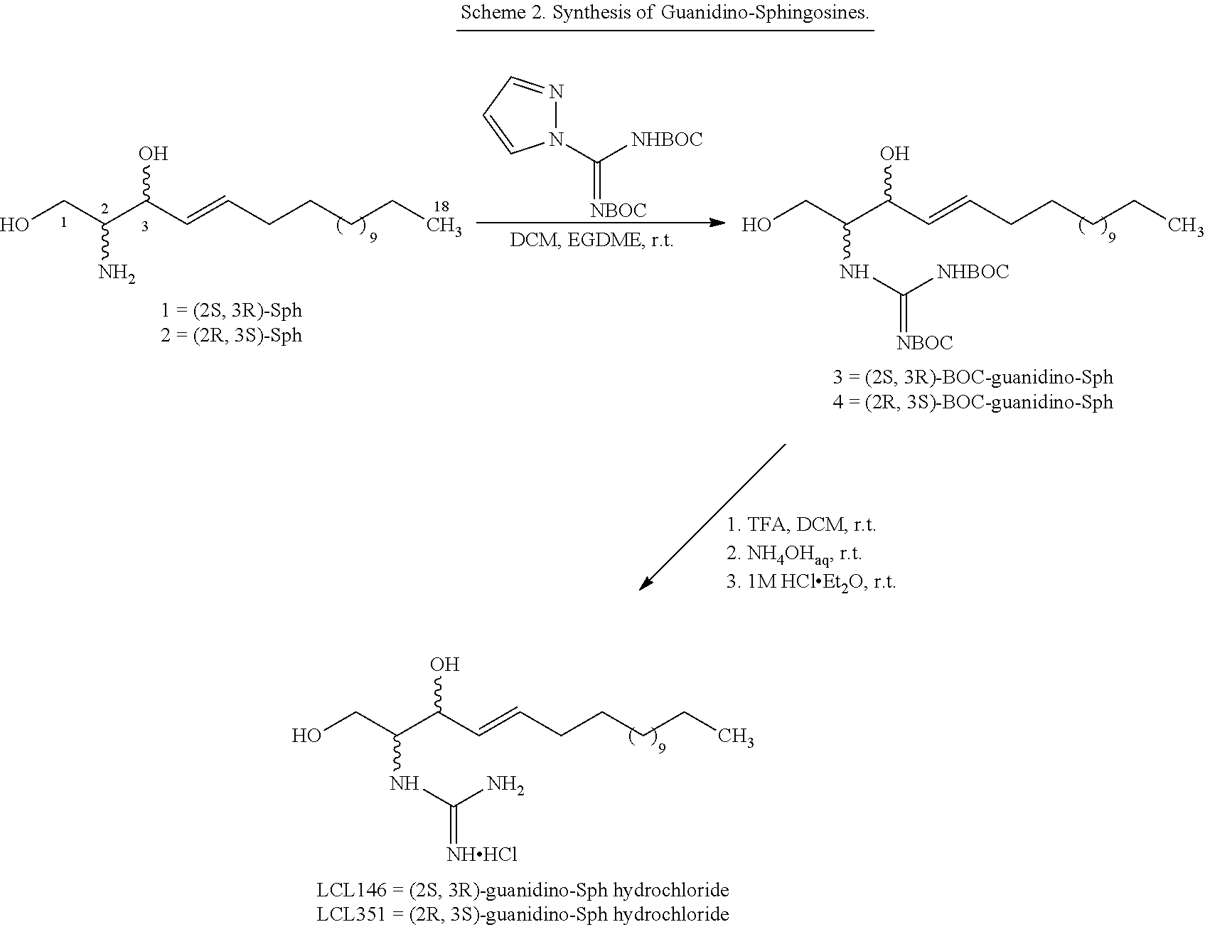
OCC(C(C=CCCCCC)O)NC(N)=[NHHCl].N1(C([NHBOC])=[NBOC])N=CC=C1.OCC(C(C=CCCCCC)O)N.OCC(C(C=CCCCCC)O)NC([NHBOC])=[NBOC]
